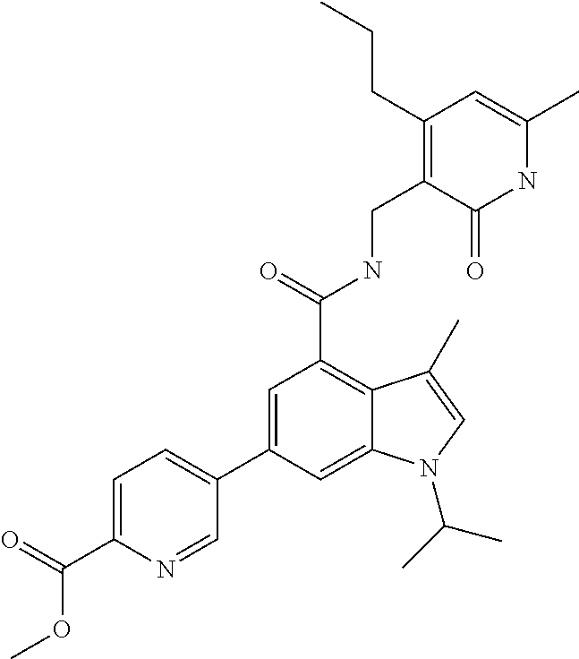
N1C(C)=CC(CCC)=C(CNC(C2=C3C(=CC(C4=CC=C(C(=O)OC)N=C4)=C2)N(C(C)C)C=C3C)=O)C1=O
